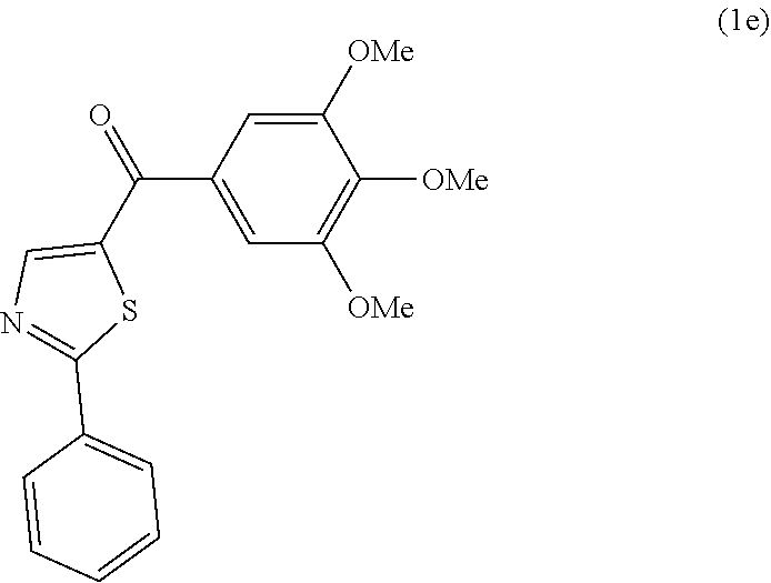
C(C1=CC([OMe])=C([OMe])C([OMe])=C1)(C1=CN=C(C2=CC=CC=C2)S1)=O
